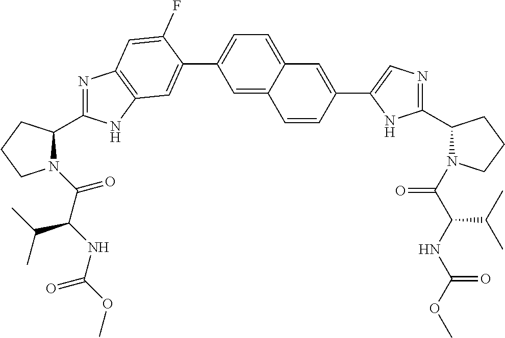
C1CCN(C(C(C(C)C)NC(OC)=O)=O)C1C1=NC2=C(N1)C=C(C1=CC=C3C(=C1)C=CC(C1=CN=C(C4CCCN4C(C(NC(OC)=O)C(C)C)=O)N1)=C3)C(F)=C2
